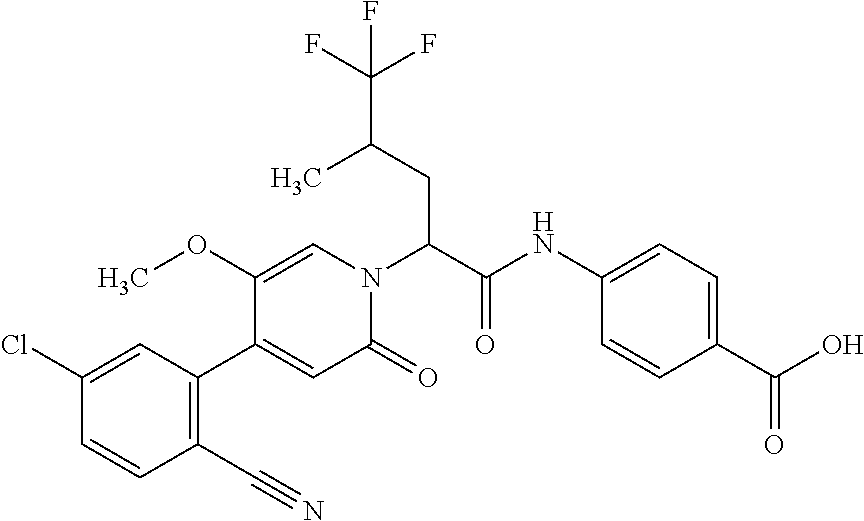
C1(C#N)=C(C2=CC(=O)N(C(CC(C)C(F)(F)F)C(NC3=CC=C(C(O)=O)C=C3)=O)C=C2OC)C=C(Cl)C=C1
